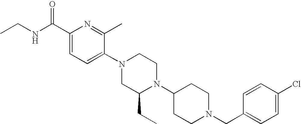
C1(C(NCC)=O)=CC=C(N2CC(CC)N(C3CCN(CC4=CC=C(Cl)C=C4)CC3)CC2)C(C)=N1
